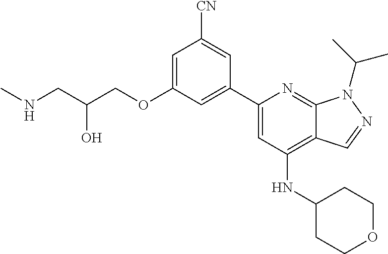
C(O)(CNC)COC1=CC([CN])=CC(C2=CC(NC3CCOCC3)=C3C(=N2)N(C(C)C)N=C3)=C1
